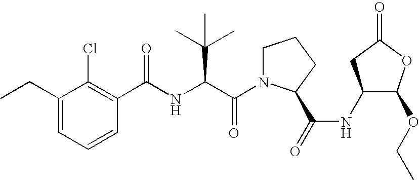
C1=CC=C(CC)C(Cl)=C1C(NC(C(N1CCCC1C(=O)NC1C(OCC)OC(=O)C1)=O)C(C)(C)C)=O
